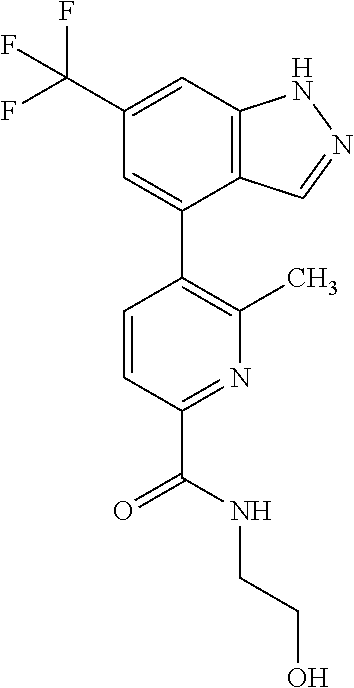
C12=C(C=C(C(F)(F)F)C=C1C1=C(C)N=C(C(NCCO)=O)C=C1)NN=C2
